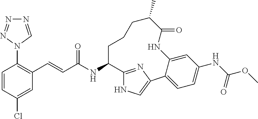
C1=CC(Cl)=CC(C=CC(NC2C3=NC(=CN3)C3=CC=C(NC(OC)=O)C=C3NC(=O)C(C)CCC2)=O)=C1N1C=NN=N1
